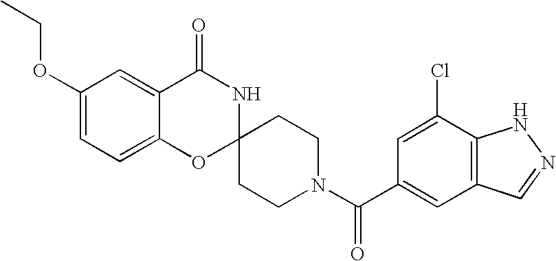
C1(OCC)=CC=C2C(=C1)C(=O)NC1(O2)CCN(C(=O)C2=CC3=C(C(Cl)=C2)NN=C3)CC1
